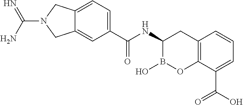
C12=C(C(C(O)=O)=CC=C1)OB(O)C(NC(=O)C1=CC=C3C(=C1)CN(C(N)=N)C3)C2
